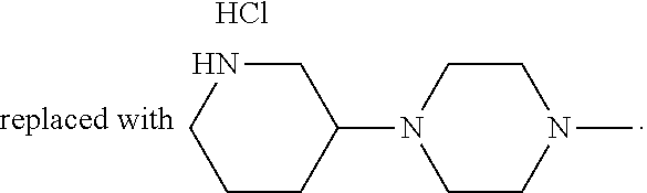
C1CC(N2CCN(C)CC2)CNC1.Cl
